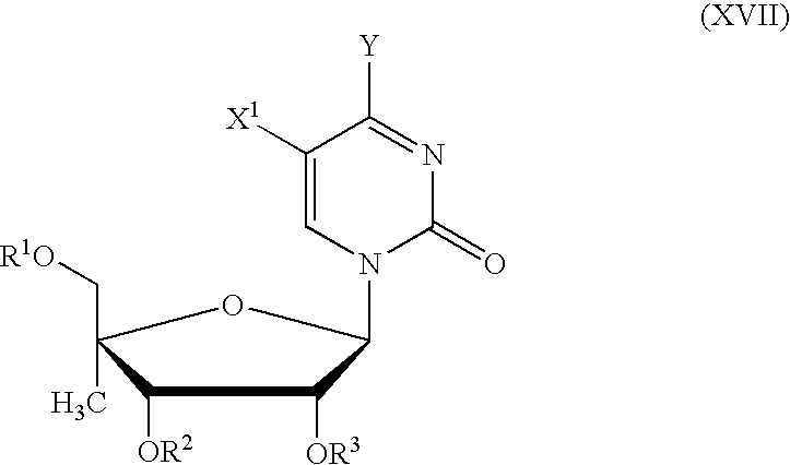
N1(C2C([OR3])C([OR2])C(C[R1O])(C)O2)C(=O)N=C([Y])C([X1])=C1
